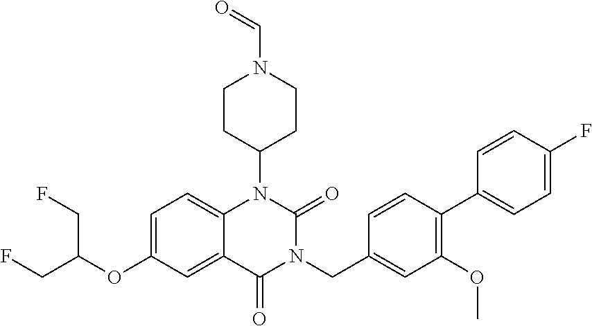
C1=C(OC(CF)CF)C=C2C(=C1)N(C1CCN(C=O)CC1)C(=O)N(CC1=CC(OC)=C(C3=CC=C(F)C=C3)C=C1)C2=O
